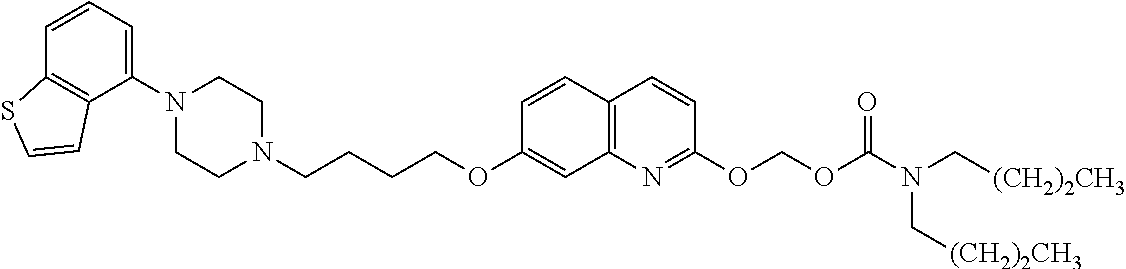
C1N(C2=CC=CC3=C2C=CS3)CCN(CCCCOC2=CC3=C(C=C2)C=CC(OCOC(=O)N(C[(CH2)2CH3])C[(CH2)2CH3])=N3)C1
